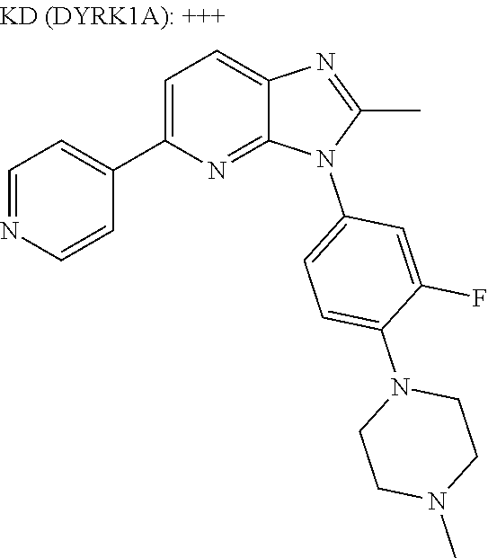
C1=NC=CC(C2=CC=C3N=C(C)N(C4=CC=C(N5CCN(C)CC5)C(F)=C4)C3=N2)=C1
